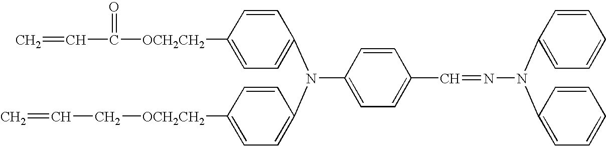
C=CC(=O)[OCH2CH2]C1=CC=C(N(C2=CC=C([OCH2CH2]CC=C)C=C2)C2=CC=C(C=NN(C3=CC=CC=C3)C3=CC=CC=C3)C=C2)C=C1
